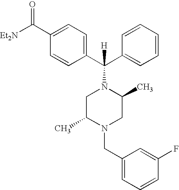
[Et2N]C(C1=CC=C(C(C2=CC=CC=C2)(N2CC(C)N(CC3=CC=CC(F)=C3)CC2C)[H])C=C1)=O
